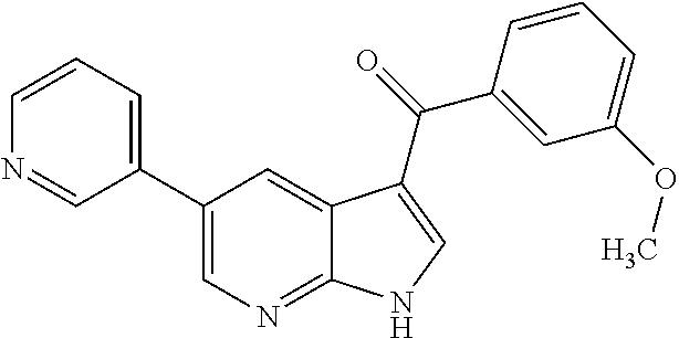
C1(C2=CN=C3C(=C2)C(C(=O)C2=CC(OC)=CC=C2)=CN3)=CC=CN=C1
